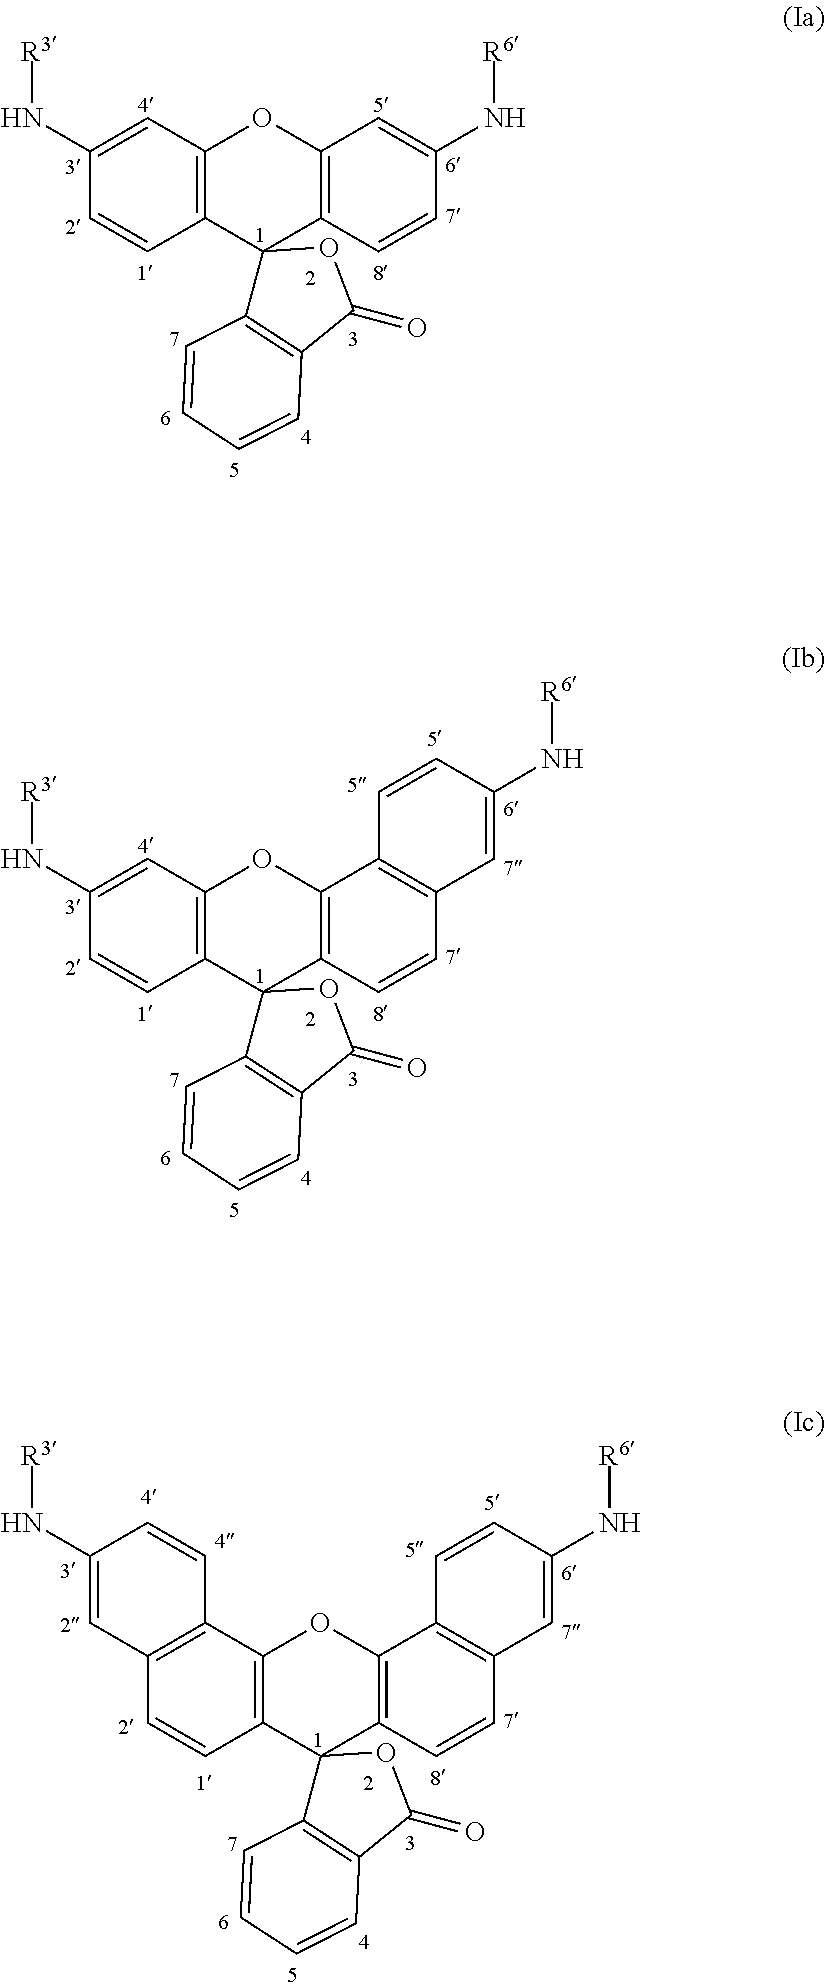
C1=C(N[R3])C=CC2=C1OC1=C(C23C2=C(C(=O)O3)C=CC=C2)C=CC(N[R6])=C1.C1=C(N[R3])C=CC2=C1OC1=C(C23C2=C(C(=O)O3)C=CC=C2)C=CC2=C1C=CC(N[R6])=C2.C12=C(OC3=C(C14C1=C(C(=O)O4)C=CC=C1)C=CC1=C3C=CC(N[R6])=C1)C1=C(C=C2)C=C(N[R3])C=C1
